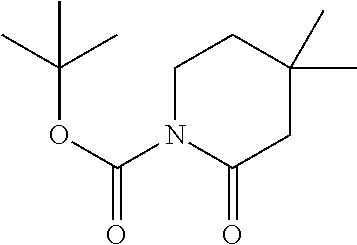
C(OC(N1CCC(C)(C)CC1=O)=O)(C)(C)C
